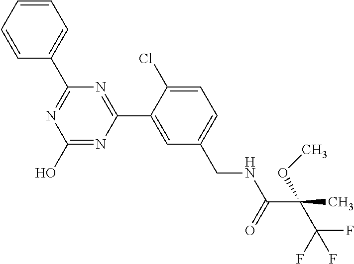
C1(C2=NC(O)=NC(C3=CC(CNC(=O)C(C)(OC)C(F)(F)F)=CC=C3Cl)=N2)=CC=CC=C1
